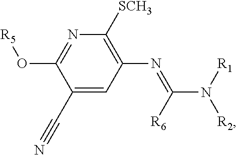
C1(C#N)=CC(N=C(N([R1])[R2])[R6])=C([SCH3])N=C1O[R5]
